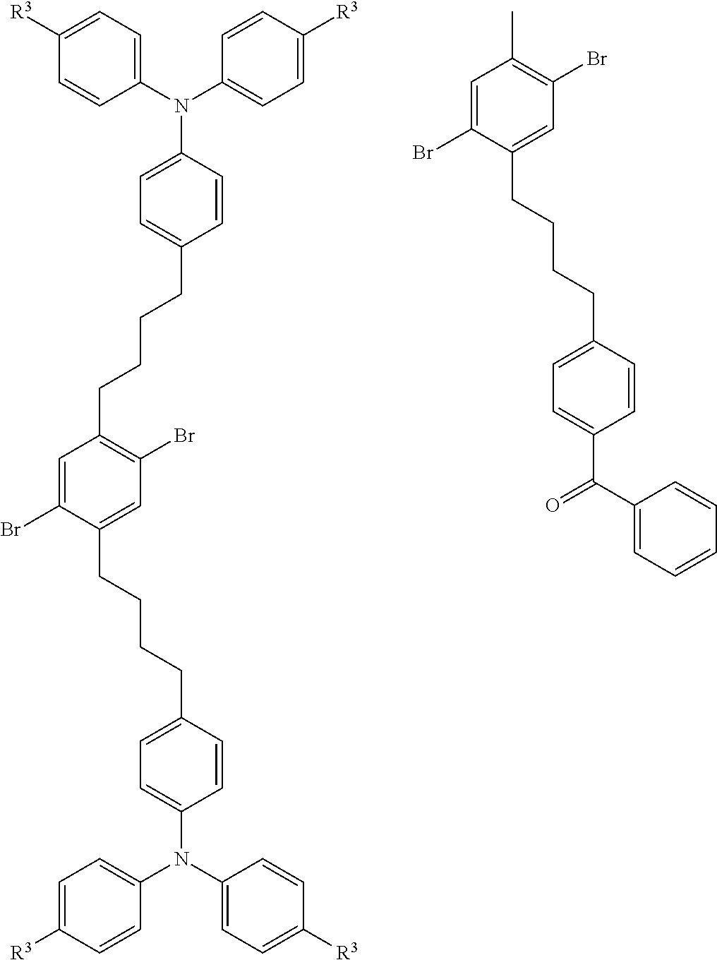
C1(N(C2=CC=C([R3])C=C2)C2=CC=C([R3])C=C2)=CC=C(CCCCC2=CC(Br)=C(CCCCC3=CC=C(N(C4=CC=C([R3])C=C4)C4=CC=C([R3])C=C4)C=C3)C=C2Br)C=C1.C1(C(=O)C2=CC=CC=C2)=CC=C(CCCCC2=CC(Br)=C(C)C=C2Br)C=C1
